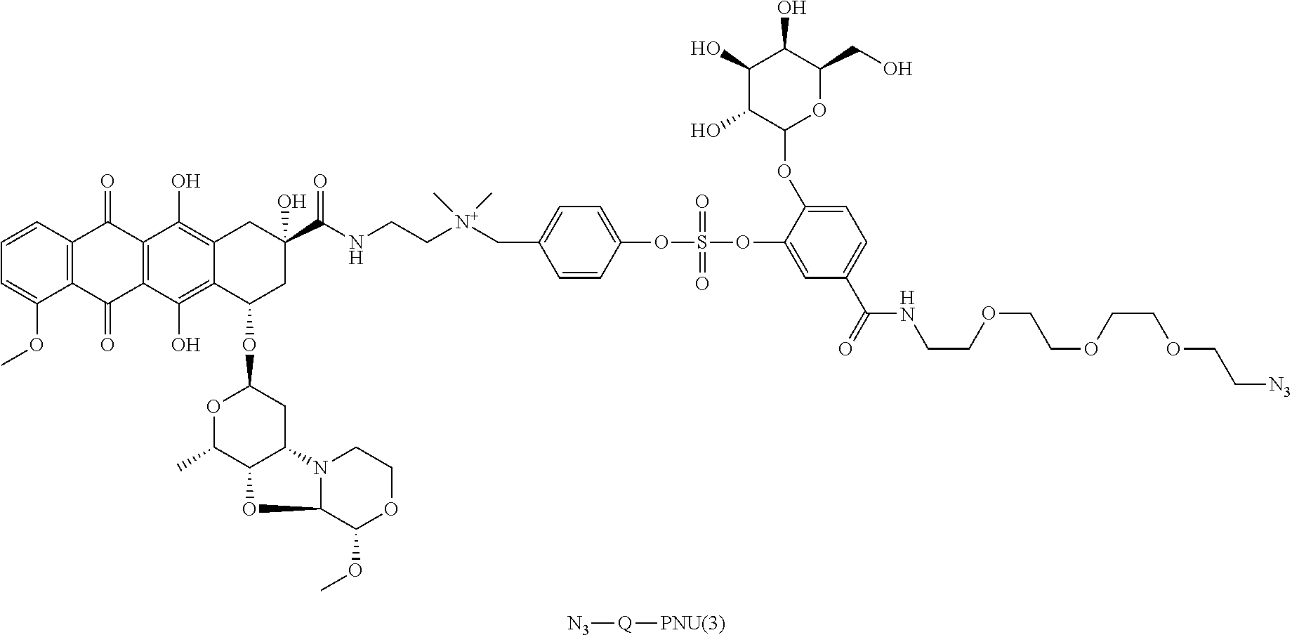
C12=C(C=CC=C1OC)C(=O)C1=C(C2=O)C(O)=C2C(=C1O)CC(C(NCC[N+](CC1=CC=C(OS(=O)(=O)OC3=CC(C(NCCOCCOCCOCC[N3])=O)=CC=C3OC3OC(CO)C(O)C(O)C3O)C=C1)(C)C)=O)(O)CC2OC1OC(C)C2C(C1)N1C(O2)C(OC)OCC1.[N3][Q][PNU(3)]
